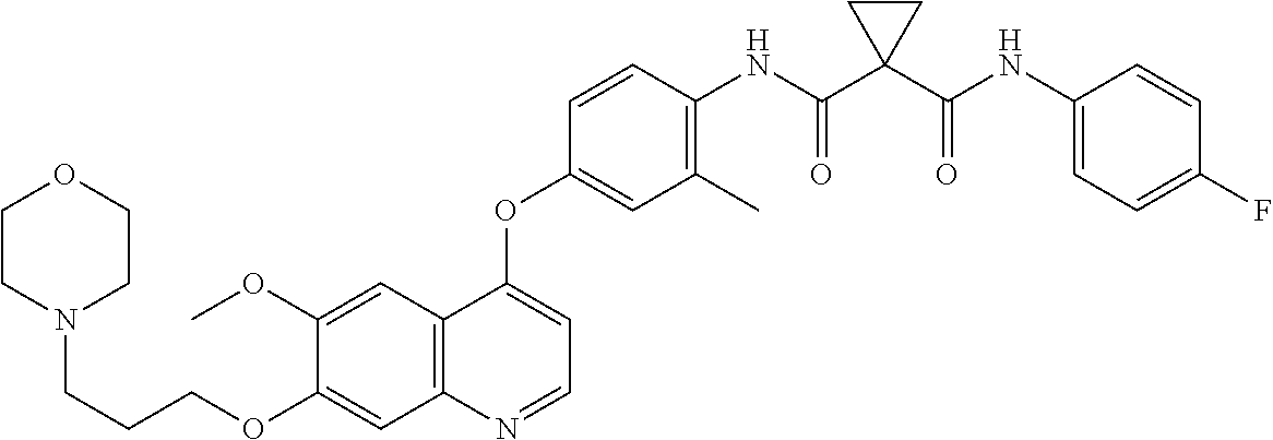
C1=C(OC)C(OCCCN2CCOCC2)=CC2=C1C(OC1=CC(C)=C(NC(C3(C(NC4=CC=C(F)C=C4)=O)CC3)=O)C=C1)=CC=N2
